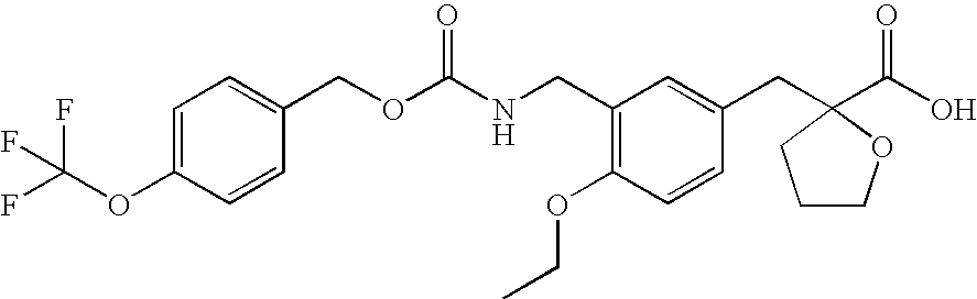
C1=C(OC(F)(F)F)C=CC(COC(NCC2=C(OCC)C=CC(CC3(C(O)=O)CCCO3)=C2)=O)=C1
